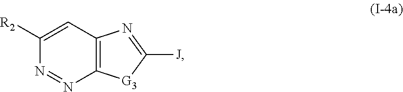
C1([R2])=CC2=C(N=N1)[G3]C([J])=N2
